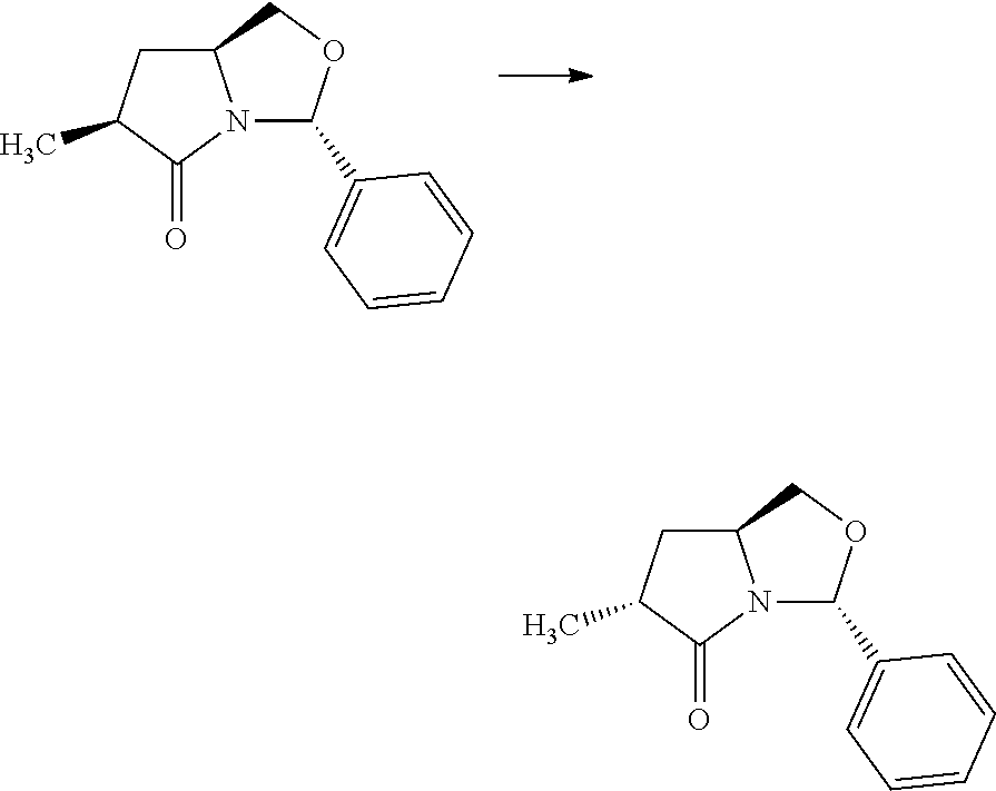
N12C(C3=CC=CC=C3)OCC1CC(C)C2=O.N12C(C3=CC=CC=C3)OCC1CC(C)C2=O
